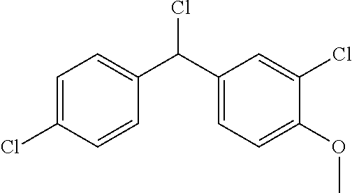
C1=C(Cl)C=CC(C(C2=CC=C(OC)C(Cl)=C2)Cl)=C1
